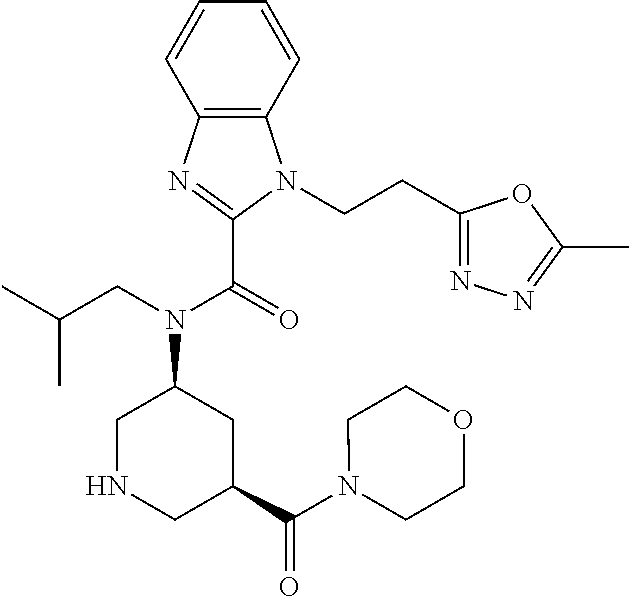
C12=C(C=CC=C1)N(CCC1=NN=C(C)O1)C(C(=O)N(CC(C)C)C1CC(C(N3CCOCC3)=O)CNC1)=N2
